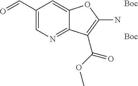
C1(C=O)=CN=C2C(=C1)OC(N)=C2C(OC)=O.[Boc].[Boc]
